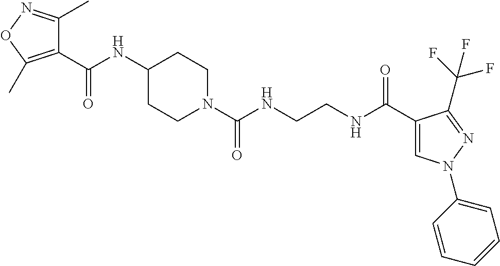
C1(NC(C2=C(C)ON=C2C)=O)CCN(C(NCCNC(C2=CN(C3=CC=CC=C3)N=C2C(F)(F)F)=O)=O)CC1
